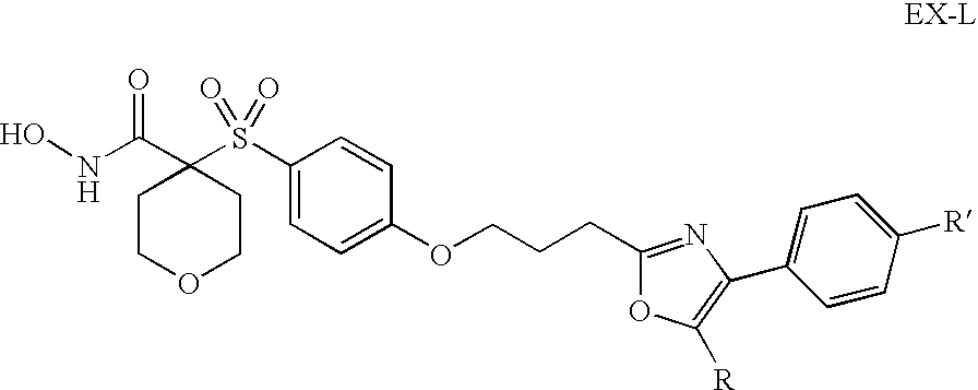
N(C(=O)C1(S(=O)(=O)C2=CC=C(OCCCC3=NC(C4=CC=C([R])C=C4)=C([R])O3)C=C2)CCOCC1)O
